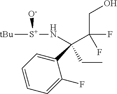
C1(C(C(F)(CO)F)(CC)N[S+]([tBu])[O-])=CC=CC=C1F
